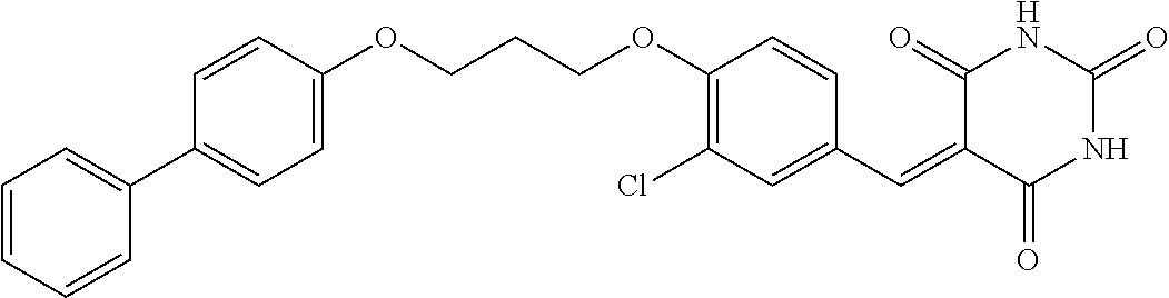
O(CCCOC1=C(Cl)C=C(C=C2C(=O)NC(=O)NC2=O)C=C1)C1=CC=C(C2=CC=CC=C2)C=C1
